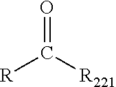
[R]C([R221])=O
